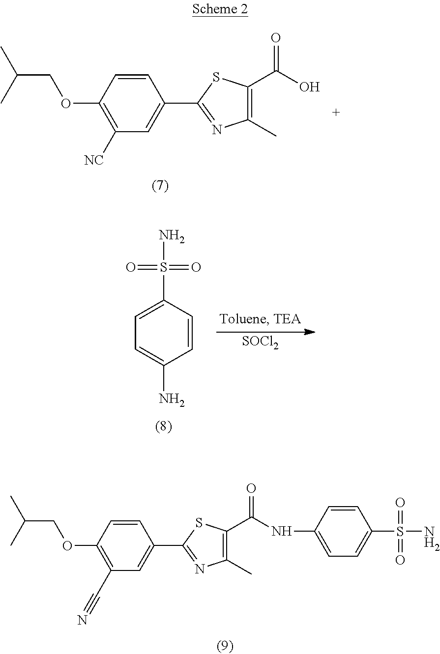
C1=CC(OCC(C)C)=C([NC])C=C1C1=NC(C)=C(C(O)=O)S1.C1=CC(S(N)(=O)=O)=CC=C1N.[SOCl2].C1=CC(OCC(C)C)=C(C#N)C=C1C1=NC(C)=C(C(NC2=CC=C(S(=O)(=O)N)C=C2)=O)S1
